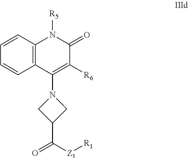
C12=C(C=CC=C1)N([R5])C(=O)C([R6])=C2N1CC(C([Z1][R1])=O)C1
